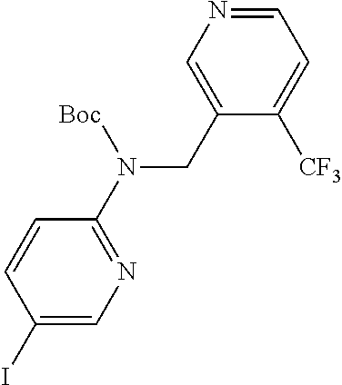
C1(N(CC2=CN=CC=C2[CF3])[Boc])=NC=C(I)C=C1
